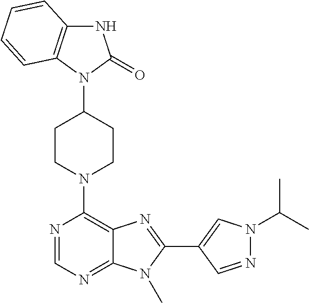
N1C2=C(N(C3CCN(C4=C5C(=NC=N4)N(C)C(C4=CN(C(C)C)N=C4)=N5)CC3)C1=O)C=CC=C2
